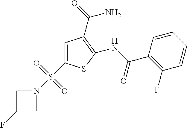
C1(NC(=O)C2=C(F)C=CC=C2)=C(C(=O)N)C=C(S(N2CC(F)C2)(=O)=O)S1
